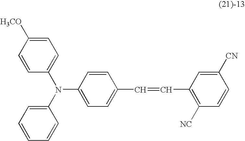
C1=CC(N(C2=CC=C([H3CO])C=C2)C2=CC=CC=C2)=CC=C1C=CC1=C([NC])C=CC([CN])=C1
